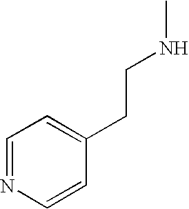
C1=NC=CC(CCNC)=C1
